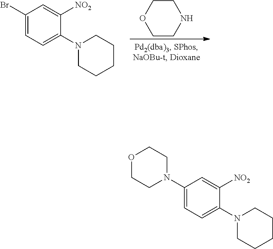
C1CNCCO1.C1(Br)=CC=C(N2CCCCC2)C([NO2])=C1.C1(N2CCOCC2)=CC=C(N2CCCCC2)C([NO2])=C1
